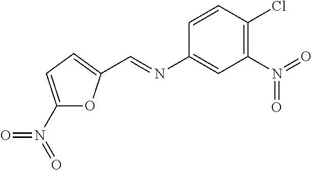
C1(N(=O)=O)=CC=C(C=NC2=CC(N(=O)=O)=C(Cl)C=C2)O1
